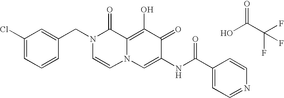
C1(Cl)=CC=CC(CN2C=CN3C(=C(O)C(=O)C(NC(=O)C4=CC=NC=C4)=C3)C2=O)=C1.OC(C(F)(F)F)=O
